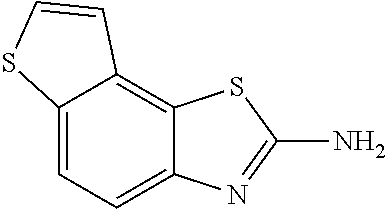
C12=CC=C3C(=C1C=CS2)SC(N)=N3
